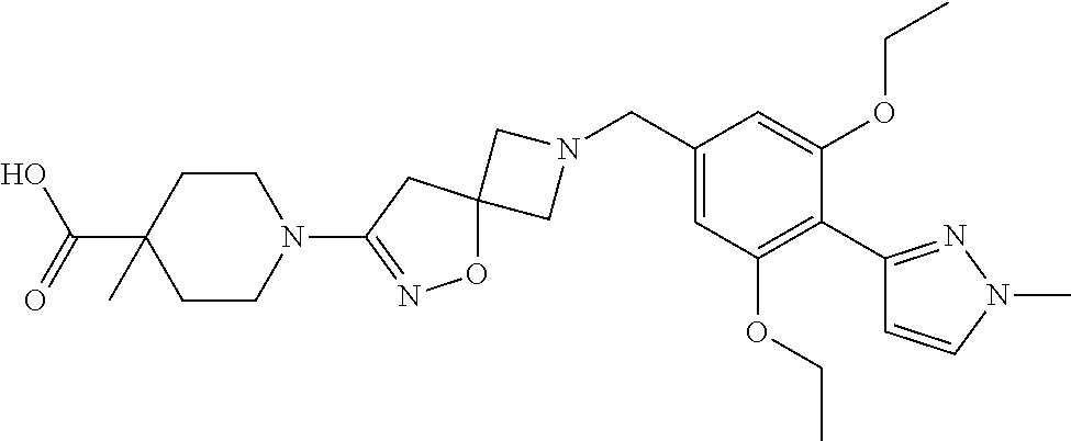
C1N(CC2=CC(OCC)=C(C3=NN(C)C=C3)C(OCC)=C2)CC12ON=C(N1CCC(C(O)=O)(C)CC1)C2
